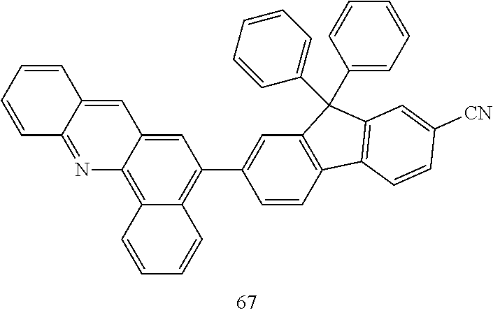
C1=C2C(=C3C(=C1C1=CC4=C(C=C1)C1=C(C4(C4=CC=CC=C4)C4=CC=CC=C4)C=C([CN])C=C1)C=CC=C3)N=C1C(=C2)C=CC=C1
